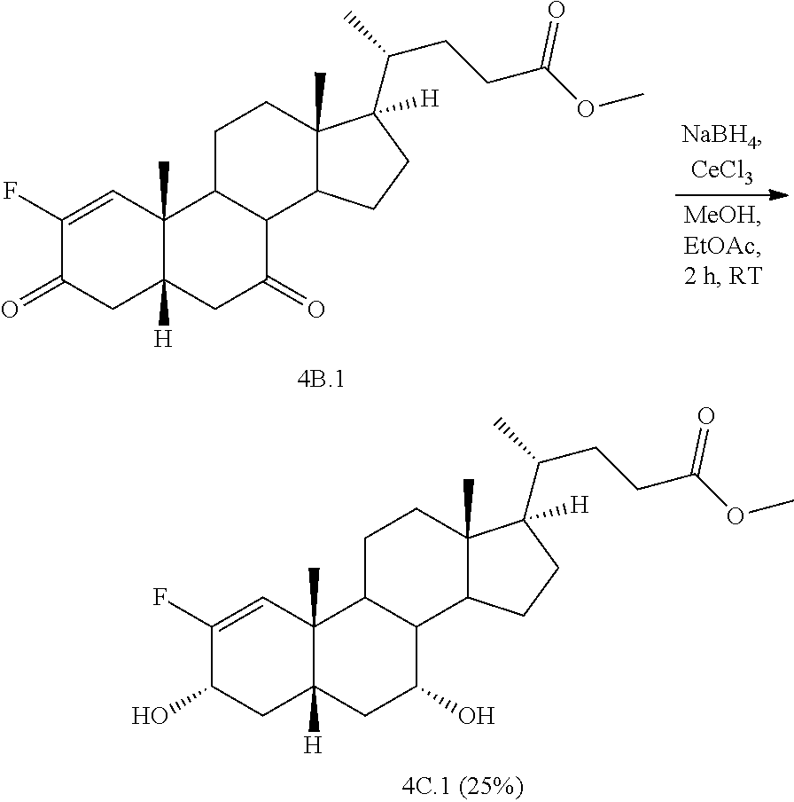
C1C2([H])C(C)(C=C(F)C1O)C1CCC3(C)C(C(CCC(=O)OC)C)([H])CCC3C1C(O)C2.C1C2([H])C(C)(C=C(F)C1=O)C1CCC3(C)C(C(CCC(=O)OC)C)([H])CCC3C1C(=O)C2
